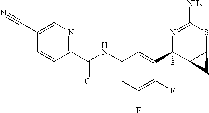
N1=C(N)SC2C(C1(C1=CC(NC(C3=NC=C(C#N)C=C3)=O)=CC(F)=C1F)C)C2
